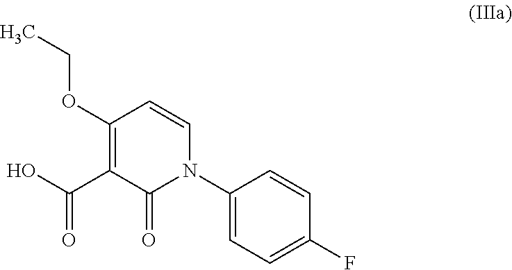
C1(N2C=CC(OCC)=C(C(O)=O)C2=O)=CC=C(F)C=C1
